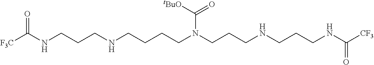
[F3C]C(NCCCNCCCCN(CCCNCCCNC([CF3])=O)C(=O)[tBuO])=O
